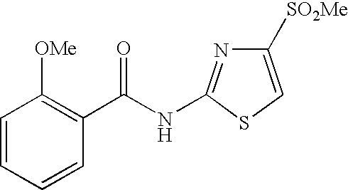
C1=CC=CC(C(NC2=NC([SO2Me])=CS2)=O)=C1[OMe]
